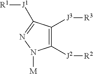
C1([J2][R2])=C([J3][R3])C([J1][R1])=NN1[M]
